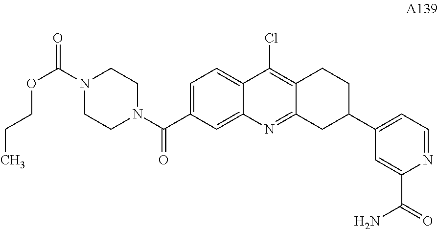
C1=C(C(N2CCN(C(=O)OCCC)CC2)=O)C=C2C(=C1)C(Cl)=C1C(=N2)CC(C2=CC=NC(C(N)=O)=C2)CC1
